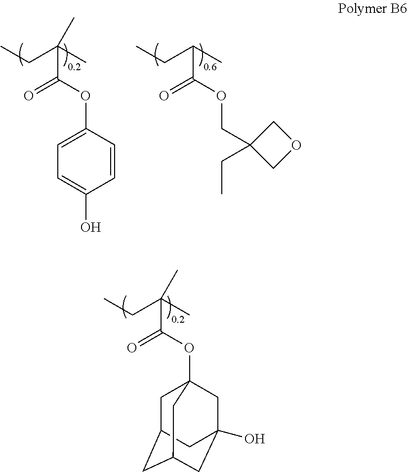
CCC(C)(C(OC1=CC=C(O)C=C1)=O)C.CCC(C)C(OCC1(CC)COC1)=O.CCC(C)(C(OC12CC3CC(CC(O)(C1)C3)C2)=O)C
